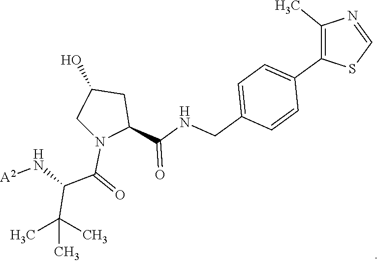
[A2]NC(C(C)(C)C)C(N1C(C(NCC2=CC=C(C3=C(C)N=CS3)C=C2)=O)CC(O)C1)=O
